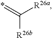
C([R26b])(=*)[R26a]
